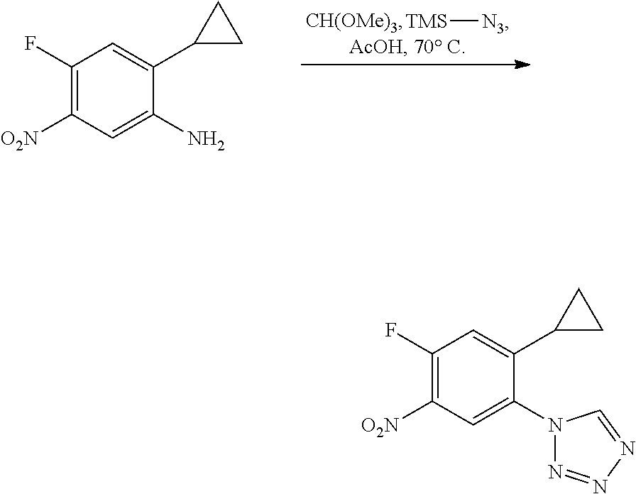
[TMS][N3].C1(F)=C([O2N])C=C(N)C(C2CC2)=C1.C1(F)=C([O2N])C=C(N2N=NN=C2)C(C2CC2)=C1
